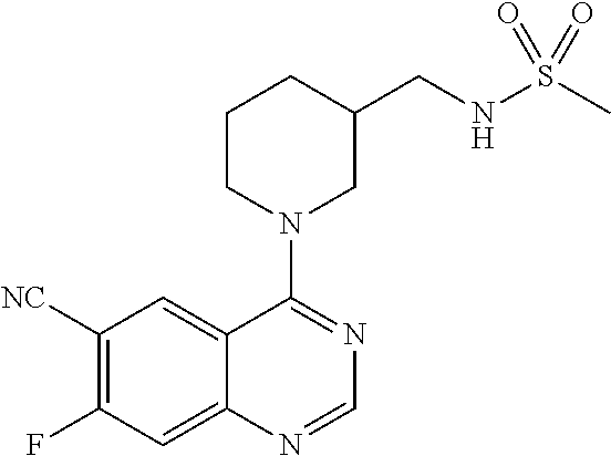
C1([NC])=C(F)C=C2C(=C1)C(N1CC(CNS(C)(=O)=O)CCC1)=NC=N2
